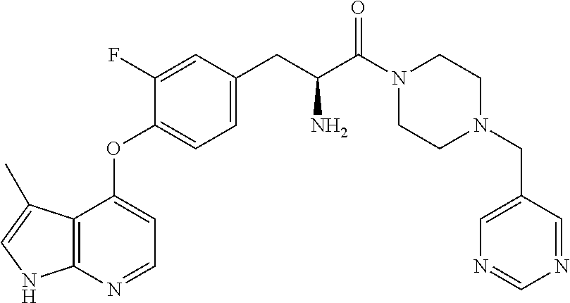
C1CN(CC2=CN=CN=C2)CCN1C(C(CC1=CC=C(OC2=CC=NC3=C2C(C)=CN3)C(F)=C1)N)=O
